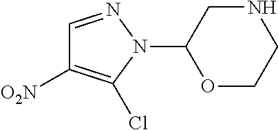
C1(N2N=CC([O2N])=C2Cl)OCCNC1
